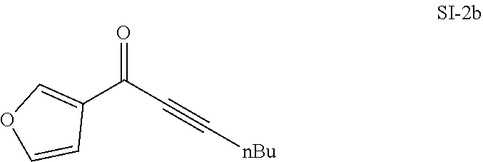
O=C(C#C[nBu])C1=COC=C1
